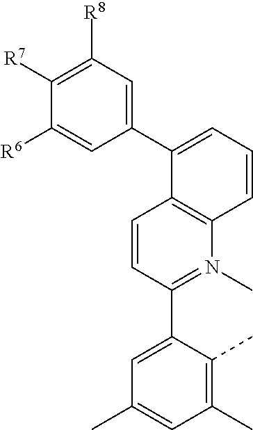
C1=CC(C2=CC(C)=CC(C)=C2C)=N(C)C2=C1C(C1=CC([R8])=C([R7])C([R6])=C1)=CC=C2
